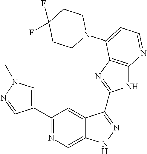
C1(C2=NC=C3C(=C2)C(C2=NC4=C(N2)N=CC=C4N2CCC(F)(F)CC2)=NN3)=CN(C)N=C1
